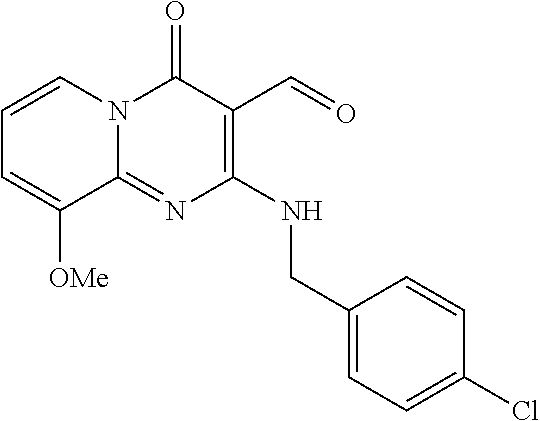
C1(NCC2=CC=C(Cl)C=C2)=C(C=O)C(=O)N2C(=N1)C([OMe])=CC=C2
